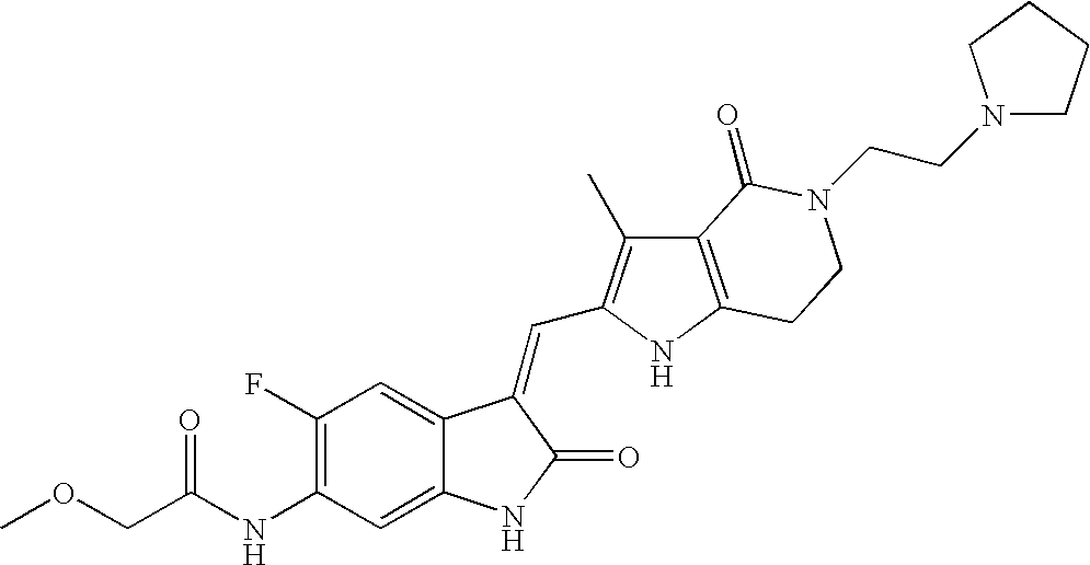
C1(NC(COC)=O)=C(F)C=C2C(=C1)NC(=O)C2=CC1=C(C)C2=C(N1)CCN(CCN1CCCC1)C2=O
